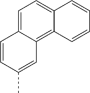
C1=C2C(=C3C(=C1)C=CC=C3)C=C(C)C=C2
